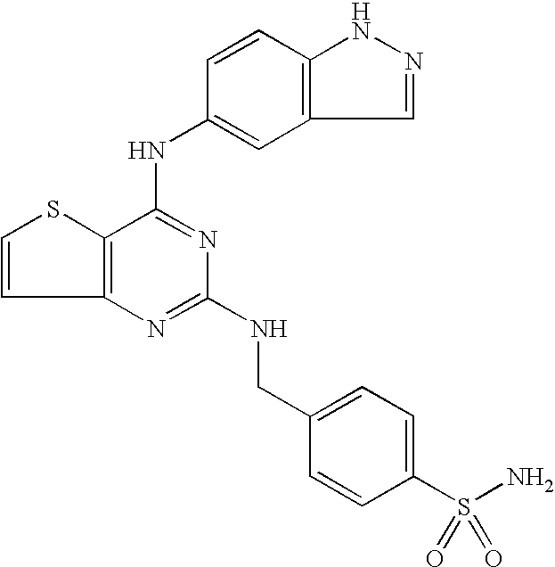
C12=C(C(NC3=CC4=C(C=C3)NN=C4)=NC(NCC3=CC=C(S(N)(=O)=O)C=C3)=N1)SC=C2
